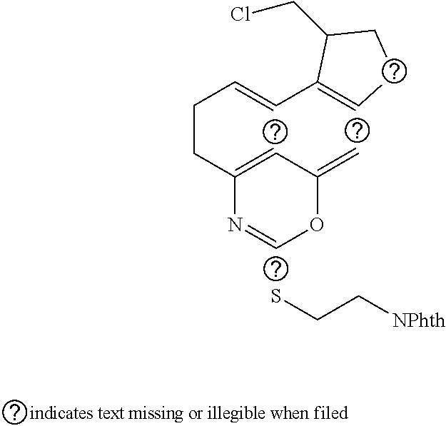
C(CC1=CC(=C)OC=N1)C=CC1=CCCC1CCl.SCC[NPhth]
